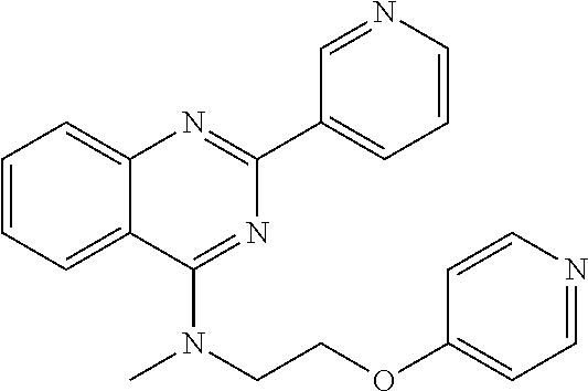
C1(C2=CC=CN=C2)=NC2=CC=CC=C2C(N(CCOC2=CC=NC=C2)C)=N1
